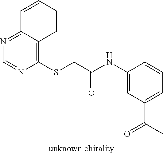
C1=NC(SC(C(NC2=CC(C(C)=O)=CC=C2)=O)C)=C2C(=N1)C=CC=C2
